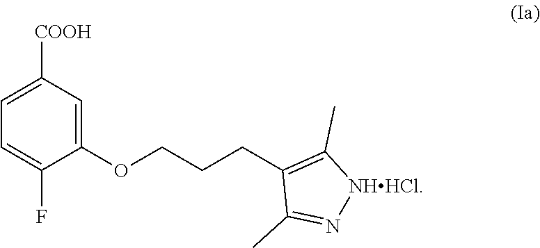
C1=C([COOH])C=C(OCCCC2=C(C)[NHHCl]N=C2C)C(F)=C1
